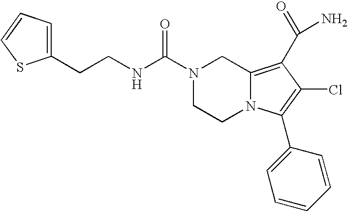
C(NC(=O)N1CCN2C(=C(C(N)=O)C(Cl)=C2C2=CC=CC=C2)C1)CC1=CC=CS1
